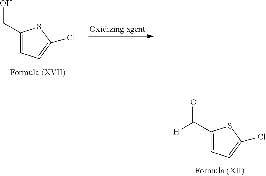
C1(CO)=CC=C(Cl)S1.C1(C(=O)[H])=CC=C(Cl)S1
